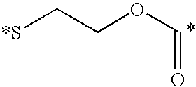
[*S]CCOC=O
